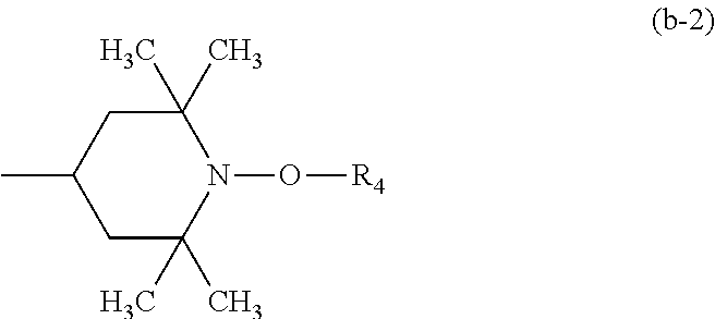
C1(C)CC(C)(C)N(O[R4])C(C)(C)C1
